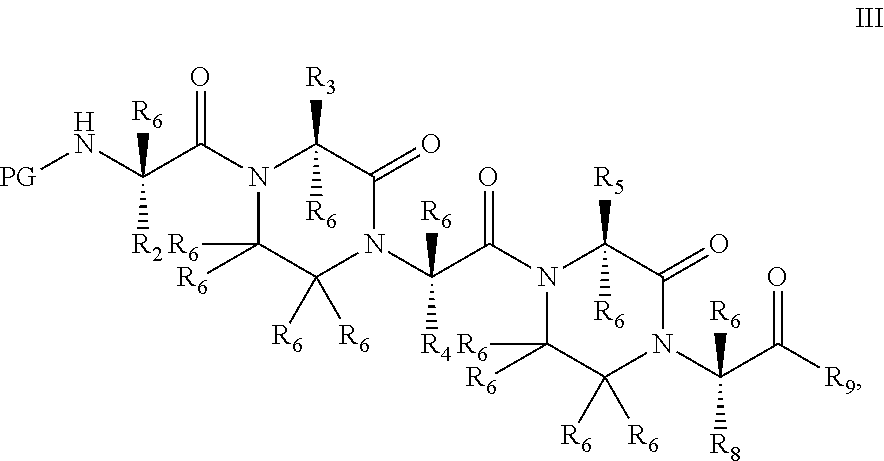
N1(C(C(N[PG])([R6])[R2])=O)C([R6])([R6])C([R6])([R6])N(C(C(=O)N2C([R6])([R6])C([R6])([R6])N(C(C(=O)[R9])([R6])[R8])C(=O)C2([R5])[R6])([R6])[R4])C(=O)C1([R3])[R6]
